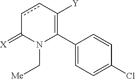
C1(C2=C([Y])ccC(=[X])N2C[Me])=CC=C(Cl)C=C1
